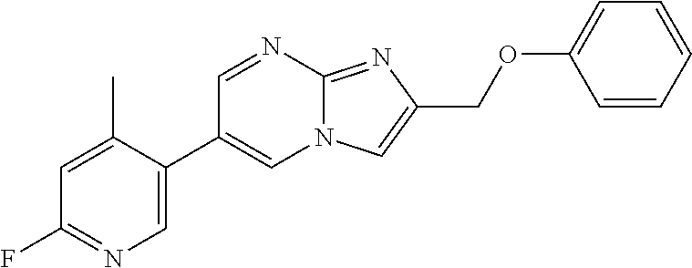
C1=NC2=NC(COC3=CC=CC=C3)=CN2C=C1C1=CN=C(F)C=C1C
